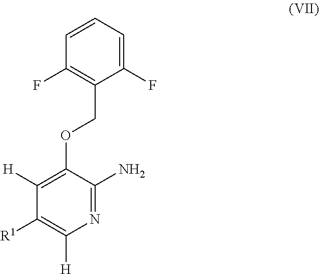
N1=C(N)C(OCC2=C(F)C=CC=C2F)=C([H])C([R1])=C1[H]
